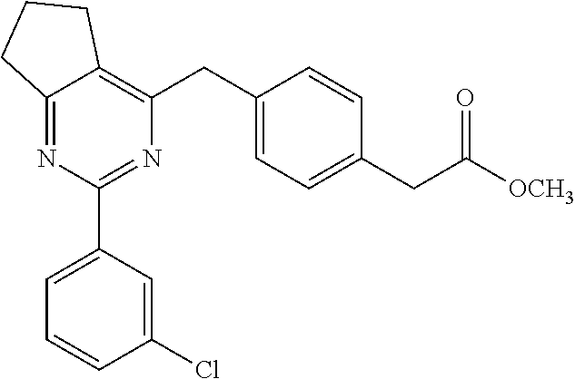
C12=NC(C3=CC=CC(Cl)=C3)=NC(CC3=CC=C(CC([OCH3])=O)C=C3)=C1CCC2
